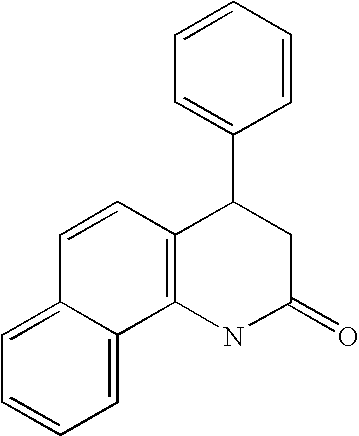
C1=CC=CC(C2C3=C(NC(=O)C2)C2=CC=CC=C2C=C3)=C1
